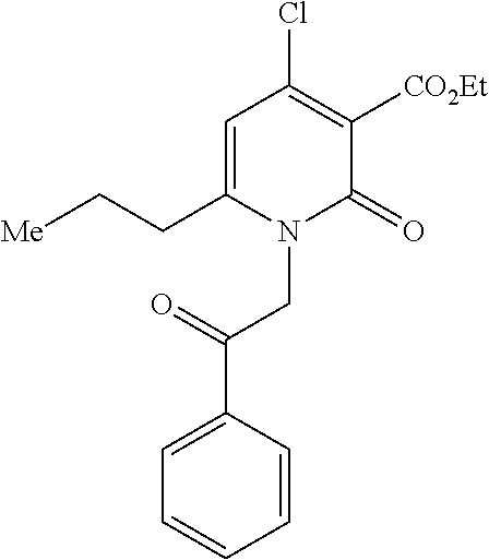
C1=C(CC[Me])N(CC(=O)C2=CC=CC=C2)C(=O)C([CO2Et])=C1Cl
